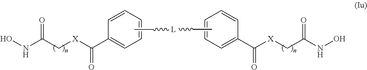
C1=C(C(=O)[X]CC(=O)NO)C=CC=C1.CC[L]CC.C1=CC=CC=C1C([X]CC(=O)NO)=O
